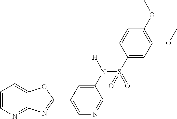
C1=CN=C2C(=C1)OC(C1=CN=CC(N(S(C3=CC(OC)=C(OC)C=C3)(=O)=O)[H])=C1)=N2
